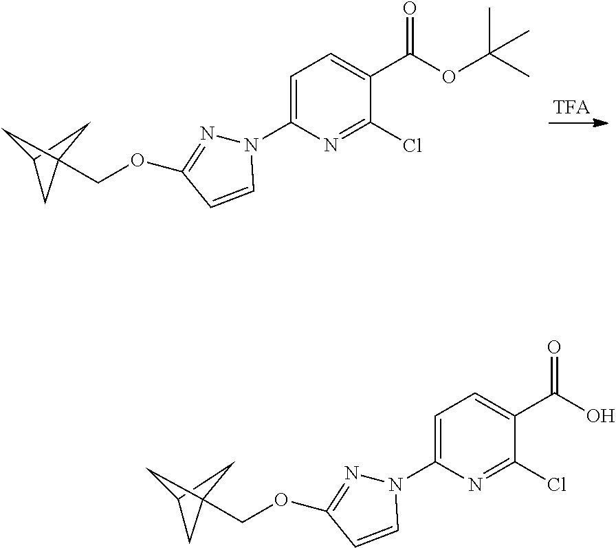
C1=C(N2N=C(OCC34CC(C3)C4)C=C2)N=C(Cl)C(C(=O)OC(C)(C)C)=C1.C1=C(N2N=C(OCC34CC(C3)C4)C=C2)N=C(Cl)C(C(=O)O)=C1
